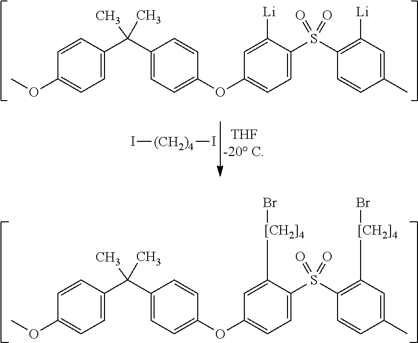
C1=CC(C(C2=CC=C(OC3=CC=C(S(C4=C([Li])C=C(C)C=C4)(=O)=O)C([Li])=C3)C=C2)(C)C)=CC=C1OC.I[(CH2)4]I.C1=CC(C(C2=CC=C(OC3=CC=C(S(C4=C([[CH2]4]Br)C=C(C)C=C4)(=O)=O)C([[CH2]4]Br)=C3)C=C2)(C)C)=CC=C1OC
